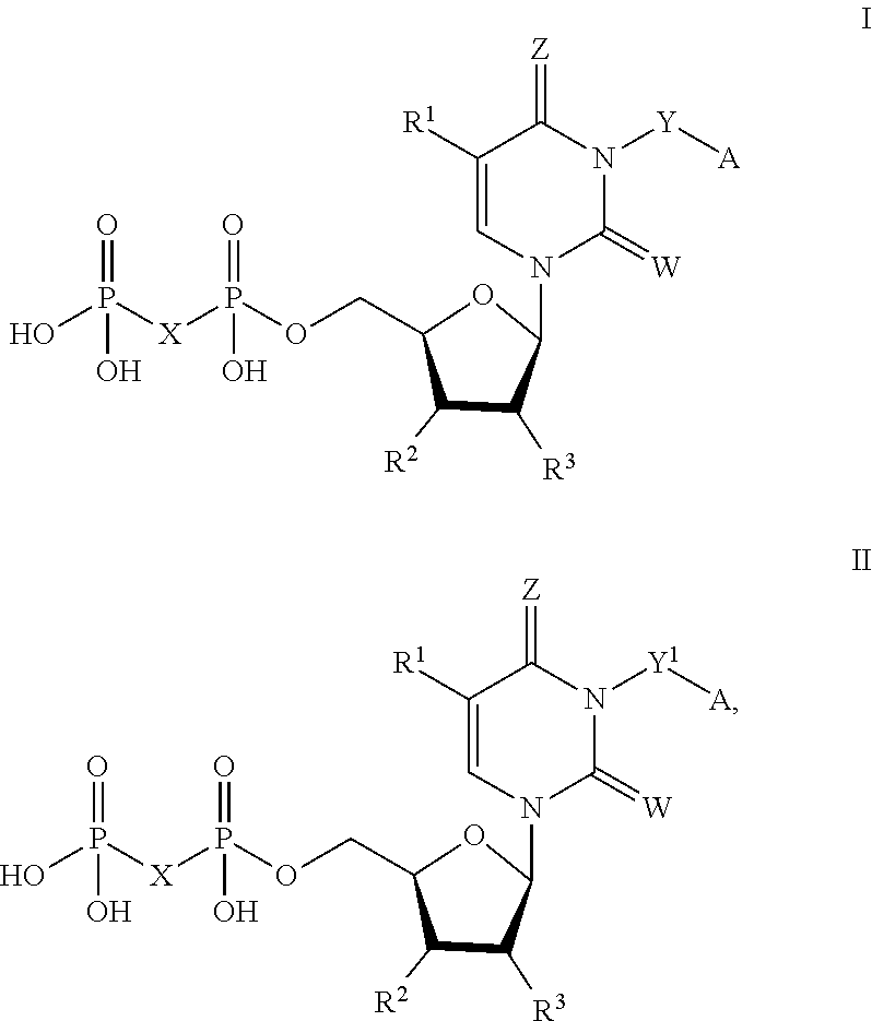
OP([X]P(OCC1C([R2])C([R3])C(N2C(=[W])N([Y][A])C(=[Z])C([R1])=C2)O1)(O)=O)(=O)O.OP([X]P(OCC1C([R2])C([R3])C(N2C(=[W])N([Y1][A])C(=[Z])C([R1])=C2)O1)(O)=O)(=O)O
